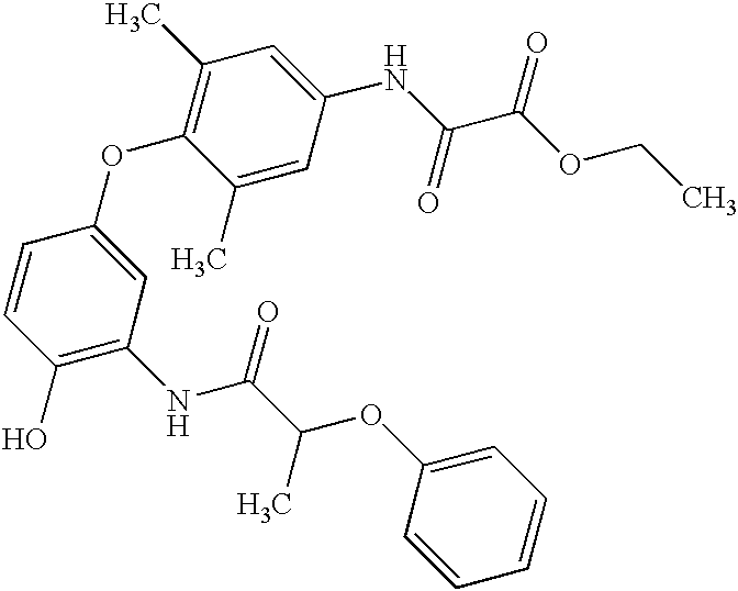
C1(O)=C(NC(=O)C(OC2=CC=CC=C2)C)C=C(OC2=C(C)C=C(NC(=O)C(=O)OCC)C=C2C)C=C1
